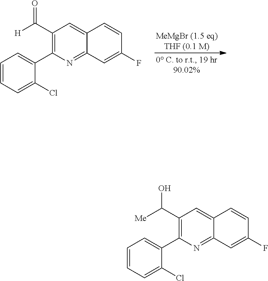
C1(C([H])=O)=C(C2=CC=CC=C2Cl)N=C2C(=C1)C=CC(F)=C2.C1(C([Me])O)=C(C2=CC=CC=C2Cl)N=C2C(=C1)C=CC(F)=C2
